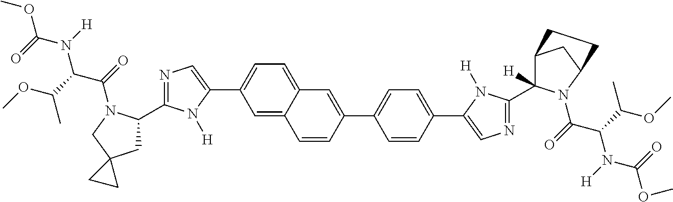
C1=C2C(=CC=C1C1=CN=C(C3CC4(CN3C(C(N(C(OC)=O)[H])C(C)OC)=O)CC4)N1[H])C=C(C1=CC=C(C3=CN=C(C4([H])C5CC(N4C(=O)C(C(C)OC)N([H])C(=O)OC)CC5)N3[H])C=C1)C=C2
